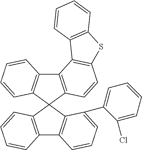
C12=C(C3(C4=C1C=CC=C4)C1=C(C4=C3C(C3=CC=CC=C3Cl)=CC=C4)C=CC=C1)C=CC1=C2C2=C(S1)C=CC=C2
